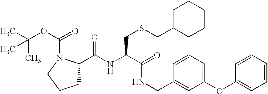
C(NC(C(=O)NCC1=CC(OC2=CC=CC=C2)=CC=C1)CSCC1CCCCC1)(=O)C1CCCN1C(OC(C)(C)C)=O
